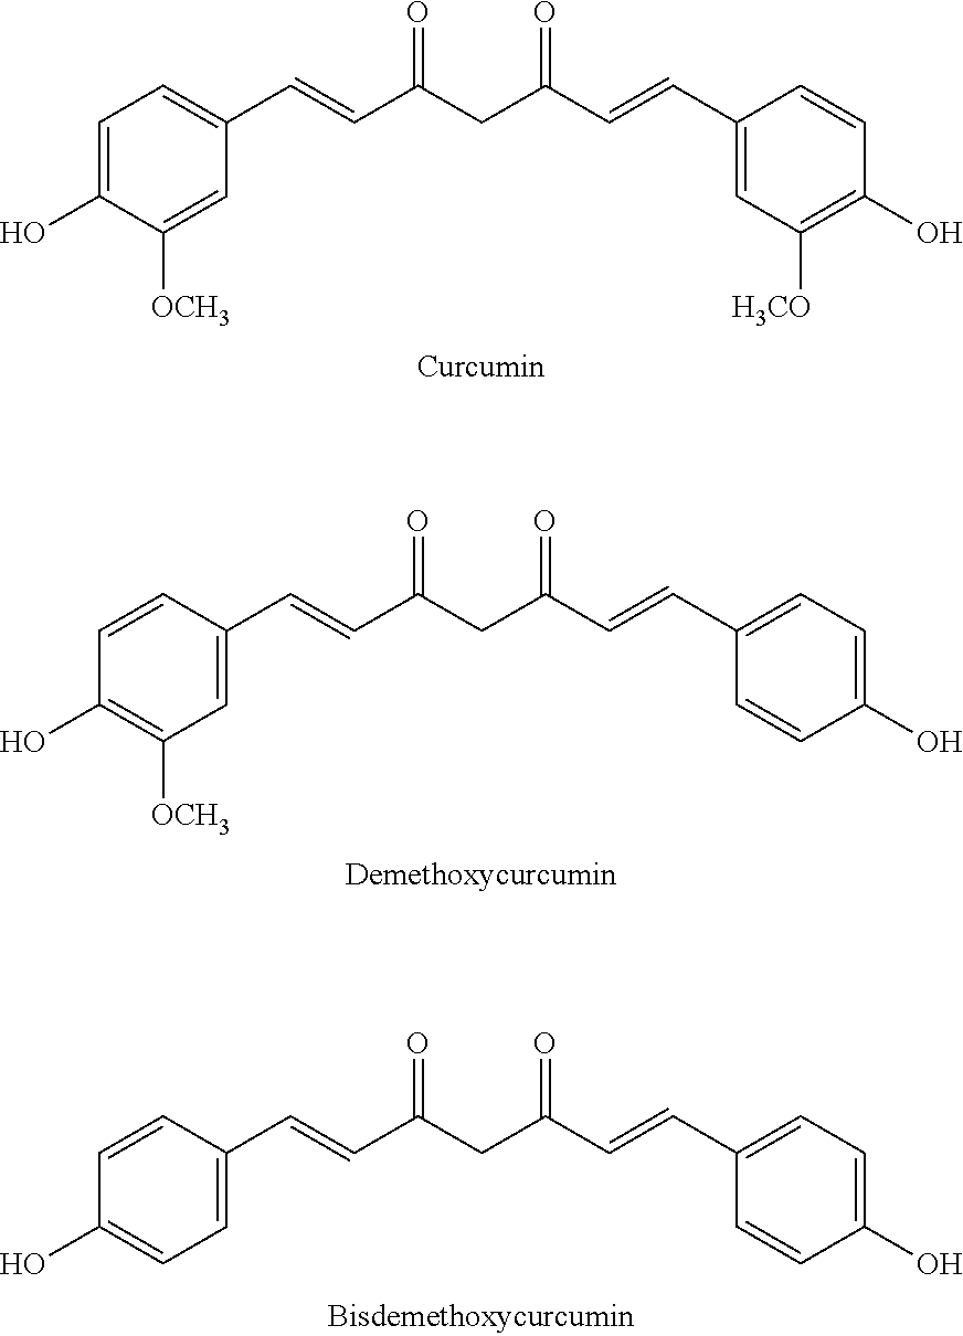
C1=C(O)C([OCH3])=CC(C=CC(CC(C=CC2=CC([H3CO])=C(O)C=C2)=O)=O)=C1.C1=CC(C=CC(CC(C=CC2=CC=C(O)C=C2)=O)=O)=CC([OCH3])=C1O.C1=CC(C=CC(CC(C=CC2=CC=C(O)C=C2)=O)=O)=CC=C1O
